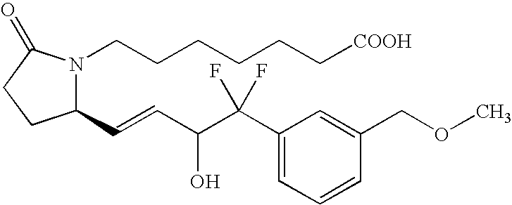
N1(CCCCCC[COOH])C(C=CC(C(C2=CC=CC(COC)=C2)(F)F)O)CCC1=O
